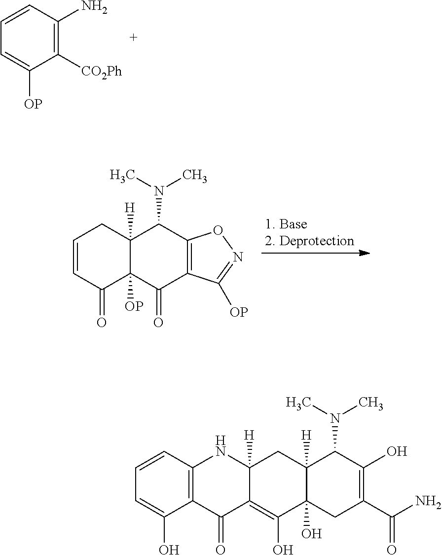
C1([CO2Ph])=C(N)C=CC=C1[OP].C12([OP])C([H])(CC=CC1=O)C(N(C)C)C1=C(C2=O)C([OP])=NO1.C12=C(C=CC=C1O)NC1([H])C(=C(O)C3(O)C([H])(C1)C(N(C)C)C(O)=C(C(=O)N)C3)C2=O
